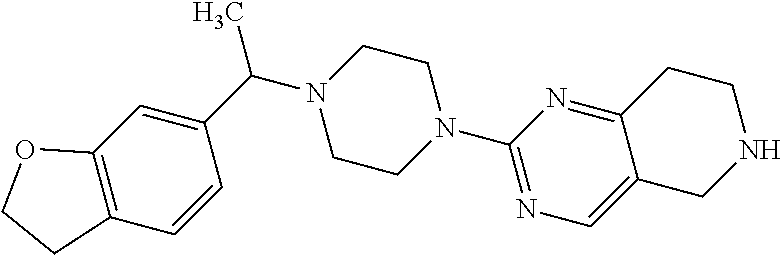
CC(C1=CC2=C(C=C1)CCO2)N1CCN(C2=NC=C3C(=N2)CCNC3)CC1
